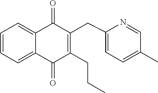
C1=CC=C2C(=C1)C(=O)C(CC1=CC=C(C)C=N1)=C(CCC)C2=O
